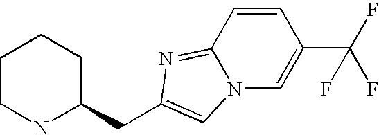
C1CNC(CC2=CN3C(=N2)C=CC(C(F)(F)F)=C3)CC1
